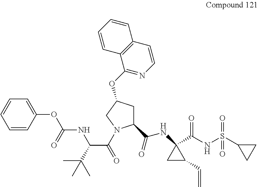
C(NC1(C(NS(=O)(=O)C2CC2)=O)CC1C=C)(=O)C1CC(OC2=NC=CC3=C2C=CC=C3)CN1C(C(NC(=O)OC1=CC=CC=C1)C(C)(C)C)=O
